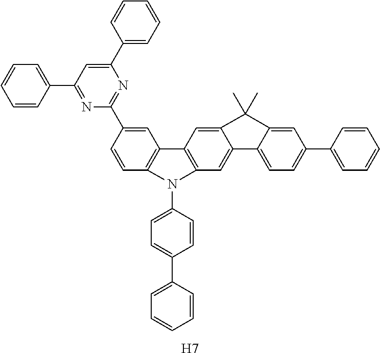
C1=C(C2=NC(C3=CC=CC=C3)=CC(C3=CC=CC=C3)=N2)C=CC2=C1C1=C(C=C3C4=CC=C(C5=CC=CC=C5)C=C4C(C)(C)C3=C1)N2C1=CC=C(C2=CC=CC=C2)C=C1.[H7]
